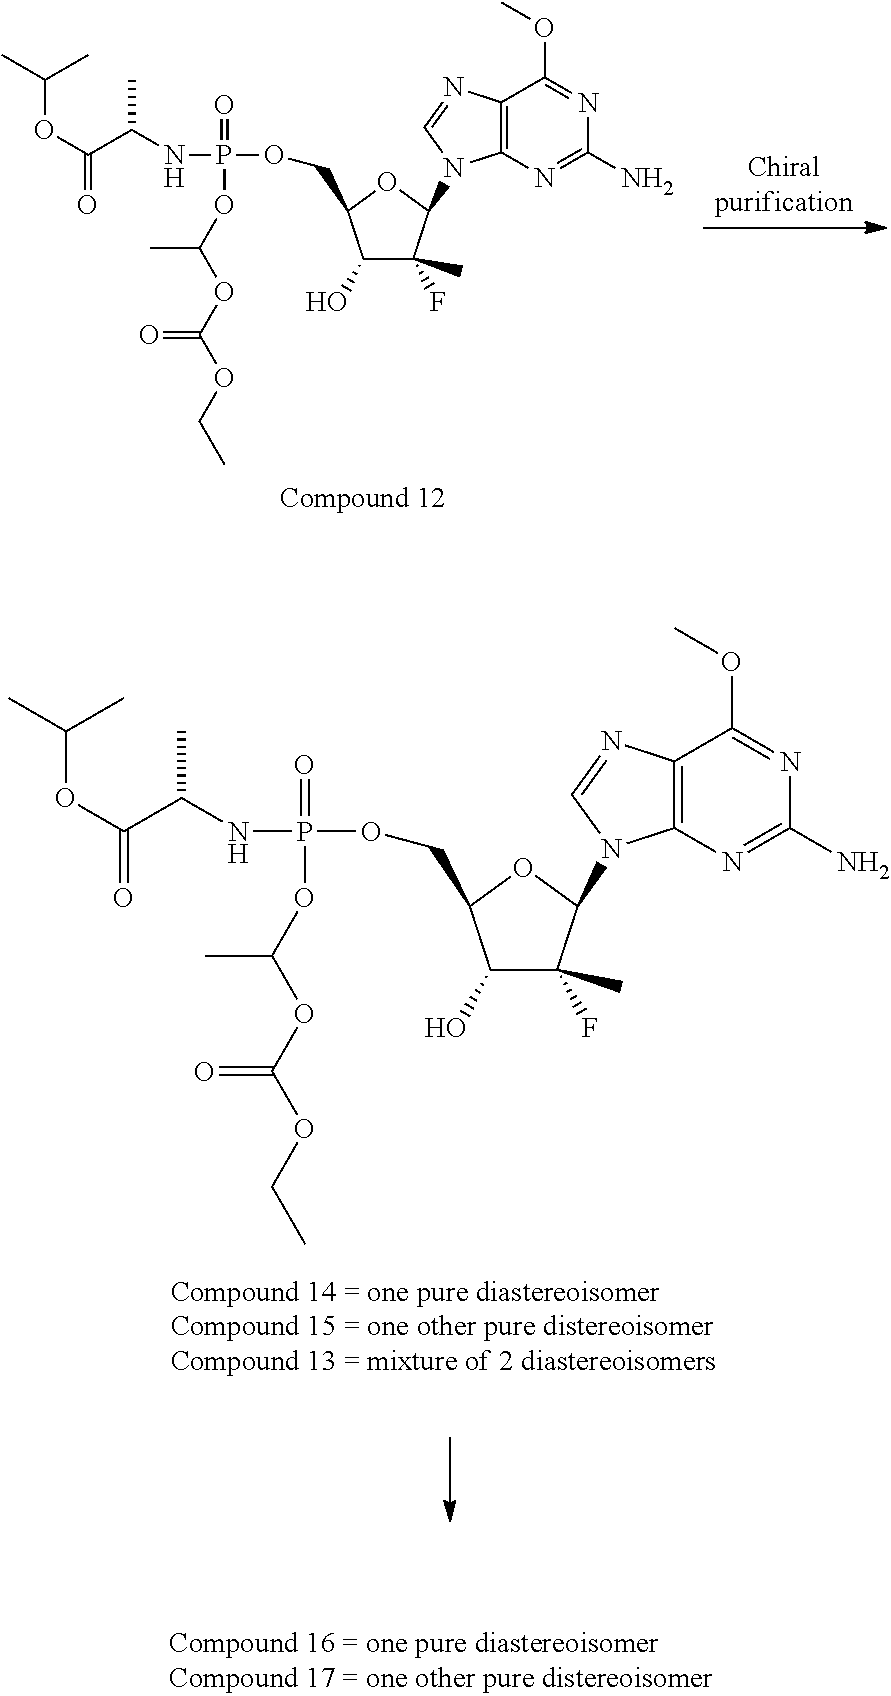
C1(O)C(F)(C)C(N2C3=C(C(OC)=NC(N)=N3)N=C2)OC1COP(NC(C(OC(C)C)=O)C)(=O)OC(OC(OCC)=O)C.C1(O)C(F)(C)C(N2C3=C(C(OC)=NC(N)=N3)N=C2)OC1COP(NC(C(OC(C)C)=O)C)(=O)OC(OC(OCC)=O)C
